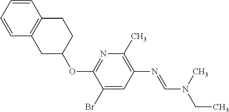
N1=C(OC2CC3=C(CC2)C=CC=C3)C(Br)=CC(N=CN(C)CC)=C1C
